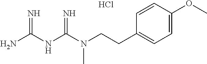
C(N(C(NC(N)=N)=N)C)CC1=CC=C(OC)C=C1.Cl
